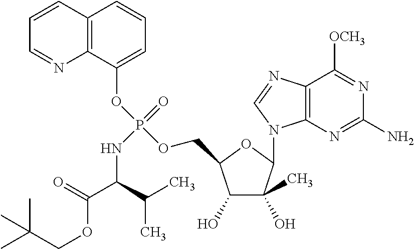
C1(O)C(C)(O)C(N2C3=C(N=C2)C([OCH3])=NC(N)=N3)OC1COP(OC1=CC=CC2=C1N=CC=C2)(=O)NC(C(OCC(C)(C)C)=O)C(C)C
